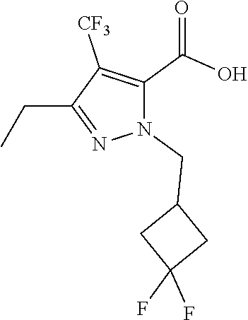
C1C(F)(F)CC1CN1N=C(CC)C([CF3])=C1C(=O)O
